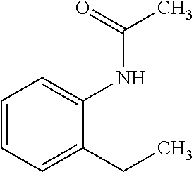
C1=CC=C(CC)C(NC(C)=O)=C1
